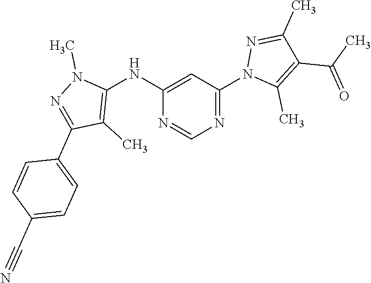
C1(NC2=C(C)C(C3=CC=C(C#N)C=C3)=NN2C)=CC(N2C(C)=C(C(C)=O)C(C)=N2)=NC=N1
